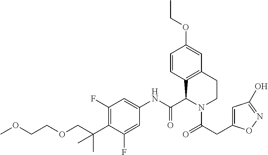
C1(F)=C(C(C)(C)COCCOC)C(F)=CC(NC(C2C3=C(CCN2C(=O)CC2=CC(O)=NO2)C=C(OCC)C=C3)=O)=C1
